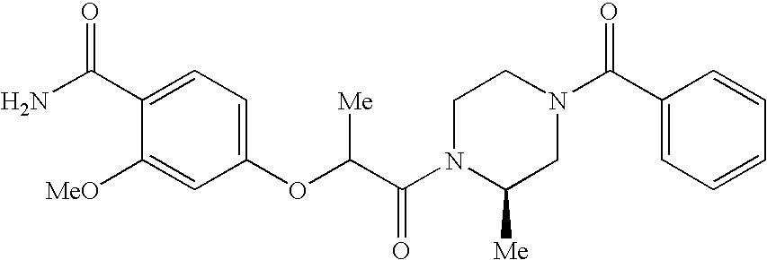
C1([MeO])=CC(OC(C(N2C([Me])CN(C(C3=CC=CC=C3)=O)CC2)=O)[Me])=CC=C1C(N)=O
